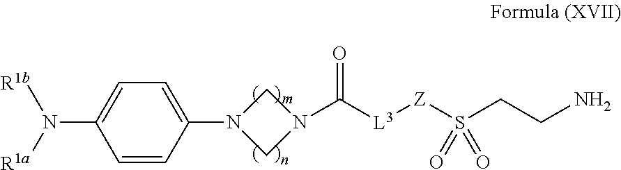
C1(N2CN(C([L3][Z]S(CCN)(=O)=O)=O)C2)=CC=C(N([R1a])[R1b])C=C1
